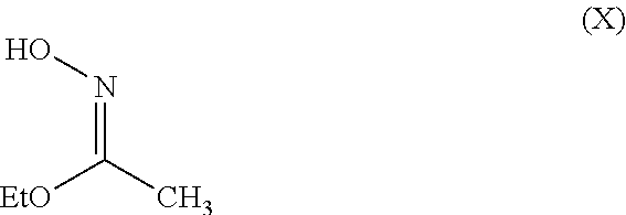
C(=NO)(C)[EtO]
